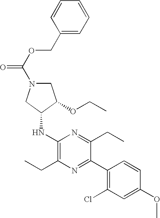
C1N(C(=O)OCC2=CC=CC=C2)CC(NC2=C(CC)N=C(C3=C(Cl)C=C(OC)C=C3)C(CC)=N2)C1OCC
